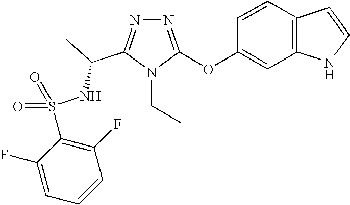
N1=C(OC2=CC3=C(C=C2)C=CN3)N(CC)C(C(C)NS(C2=C(F)C=CC=C2F)(=O)=O)=N1
